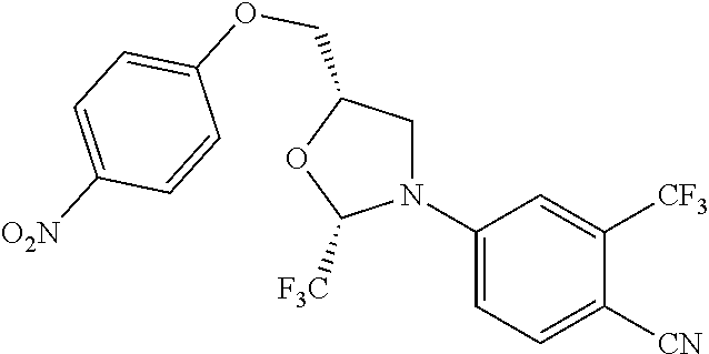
C1(N2CC(COC3=CC=C([O2N])C=C3)OC2[F3C])=CC=C([CN])C([CF3])=C1
